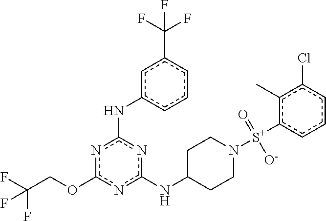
n1c(OCC(F)(F)F)nc(NC2CCN([S+](c3cccc(Cl)c3C)(=O)[O-])CC2)nc1Nc1cccc(C(F)(F)F)c1
